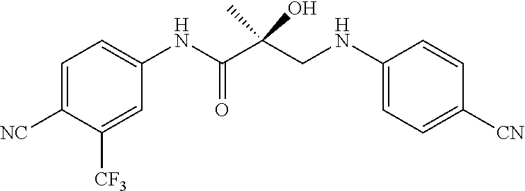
C1=C([NC])C([CF3])=CC(NC(=O)C(CNC2=CC=C([CN])C=C2)(C)O)=C1
